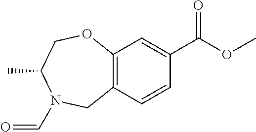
C12=C(C=CC(C(OC)=O)=C1)CN(C=O)C(C)CO2
